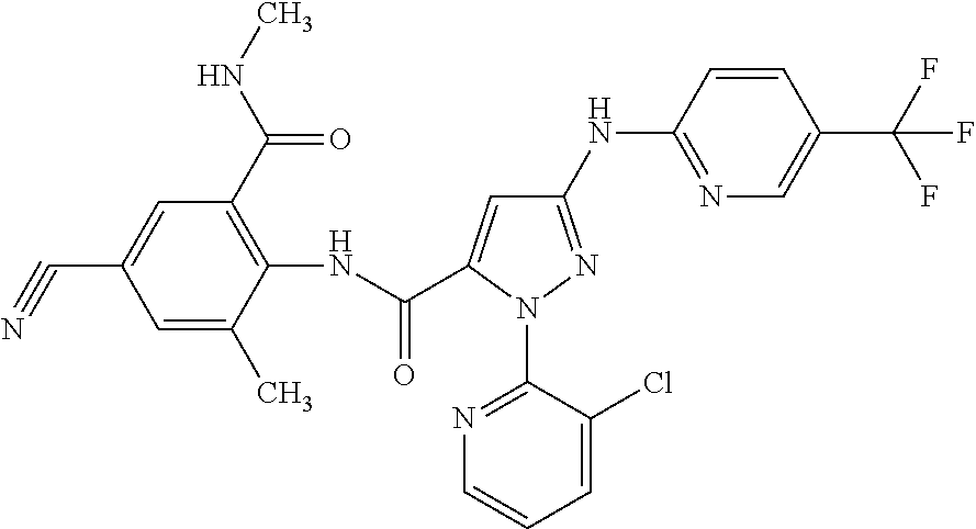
C(C1=CC(NC2=NC=C(C(F)(F)F)C=C2)=NN1C1=NC=CC=C1Cl)(NC1=C(C(NC)=O)C=C(C#N)C=C1C)=O
